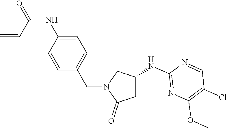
C1C(NC2=NC(OC)=C(Cl)C=N2)CN(CC2=CC=C(NC(=O)C=C)C=C2)C1=O
